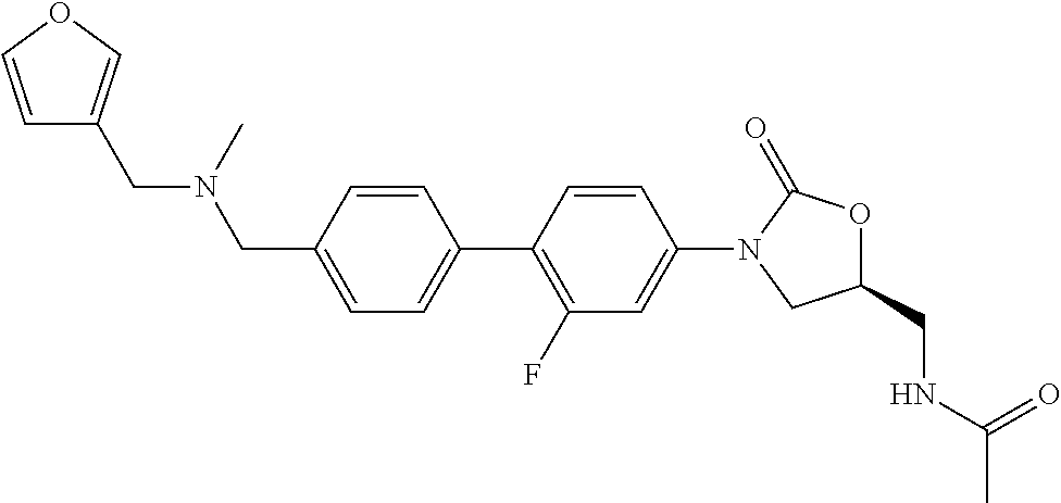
C(N(CC1=CC=C(C2=C(F)C=C(N3CC(CNC(C)=O)OC3=O)C=C2)C=C1)C)C1=COC=C1
